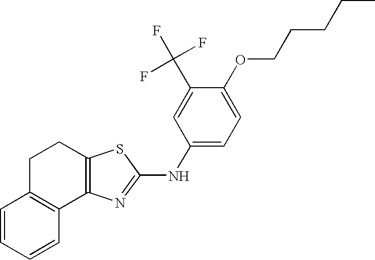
C12=C(N=C(NC3=CC=C(OCCCCC)C(C(F)(F)F)=C3)S1)C1=C(CC2)C=CC=C1
